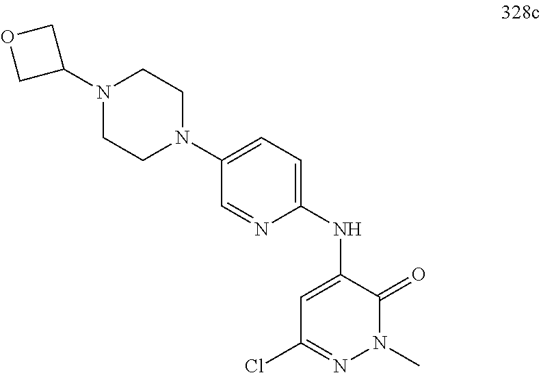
C1=C(NC2=CC=C(N3CCN(C4COC4)CC3)C=N2)C(=O)N(C)N=C1Cl
